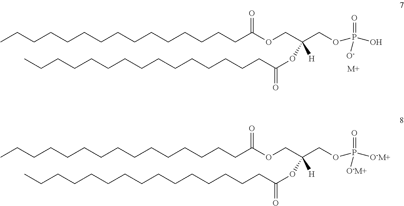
CCCCCCCCCCCCCCCC(OCC(COP([O-M+])(=O)[O-M+])(OC(CCCCCCCCCCCCCCC)=O)[H])=O.CCCCCCCCCCCCCCCC(OCC(COP(O)(=O)[O-])(OC(CCCCCCCCCCCCCCC)=O)[H])=O.[M+]
